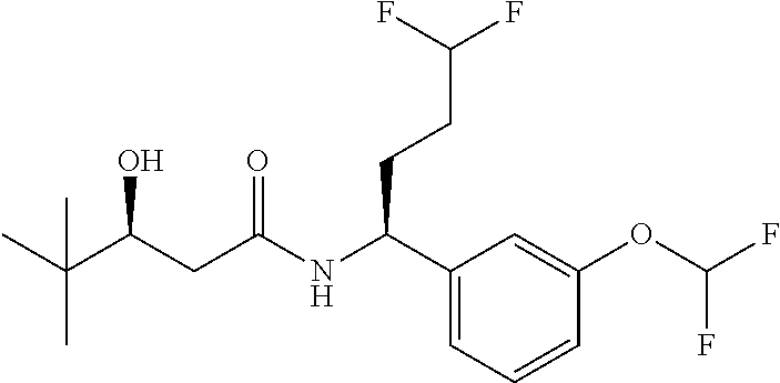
C(C(CC(=O)NC(C1=CC=CC(OC(F)F)=C1)CCC(F)F)O)(C)(C)C
